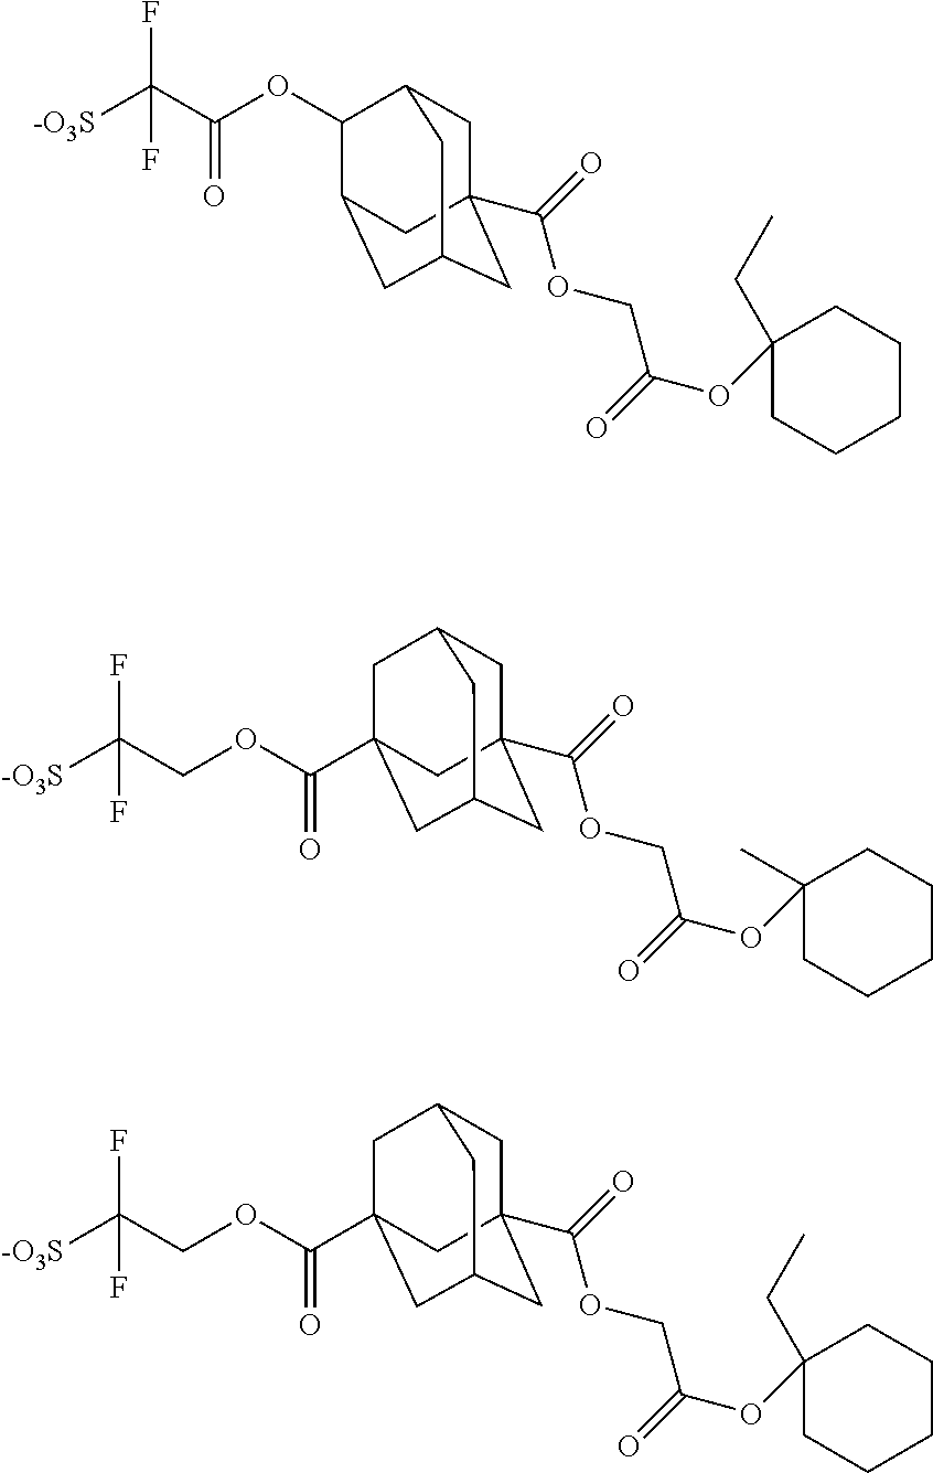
[-O3S]C(C(OC1C2CC3CC(C(=O)OCC(OC4(CC)CCCCC4)=O)(CC1C3)C2)=O)(F)F.[-O3S]C(COC(C12CC3CC(C(=O)OCC(OC4(C)CCCCC4)=O)(CC(C1)C3)C2)=O)(F)F.[-O3S]C(COC(C12CC3CC(C(=O)OCC(OC4(CC)CCCCC4)=O)(CC(C1)C3)C2)=O)(F)F
